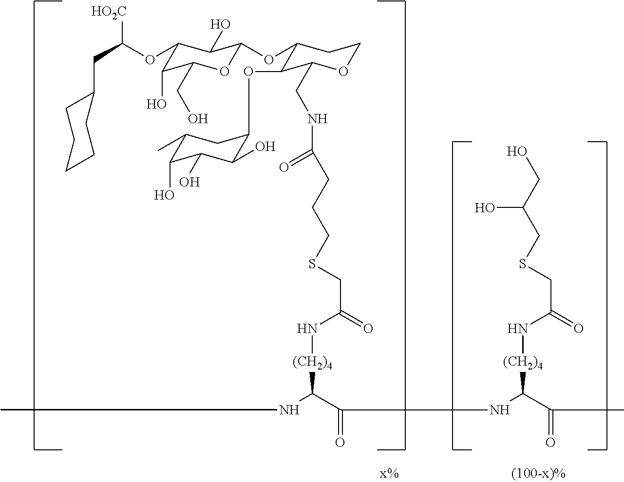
C(C(OC1C(O)C(CO)OC(OC2C(OC3C(O)C(O)C(O)C(C)C3)C(CNC(CCCSCC(=O)N[(CH2)4]C(NC)C(=O)NC([(CH2)4]NC(CSCC(CO)O)=O)C(C)=O)=O)OCC2)C1O)[HO2C])C1CCCCC1
